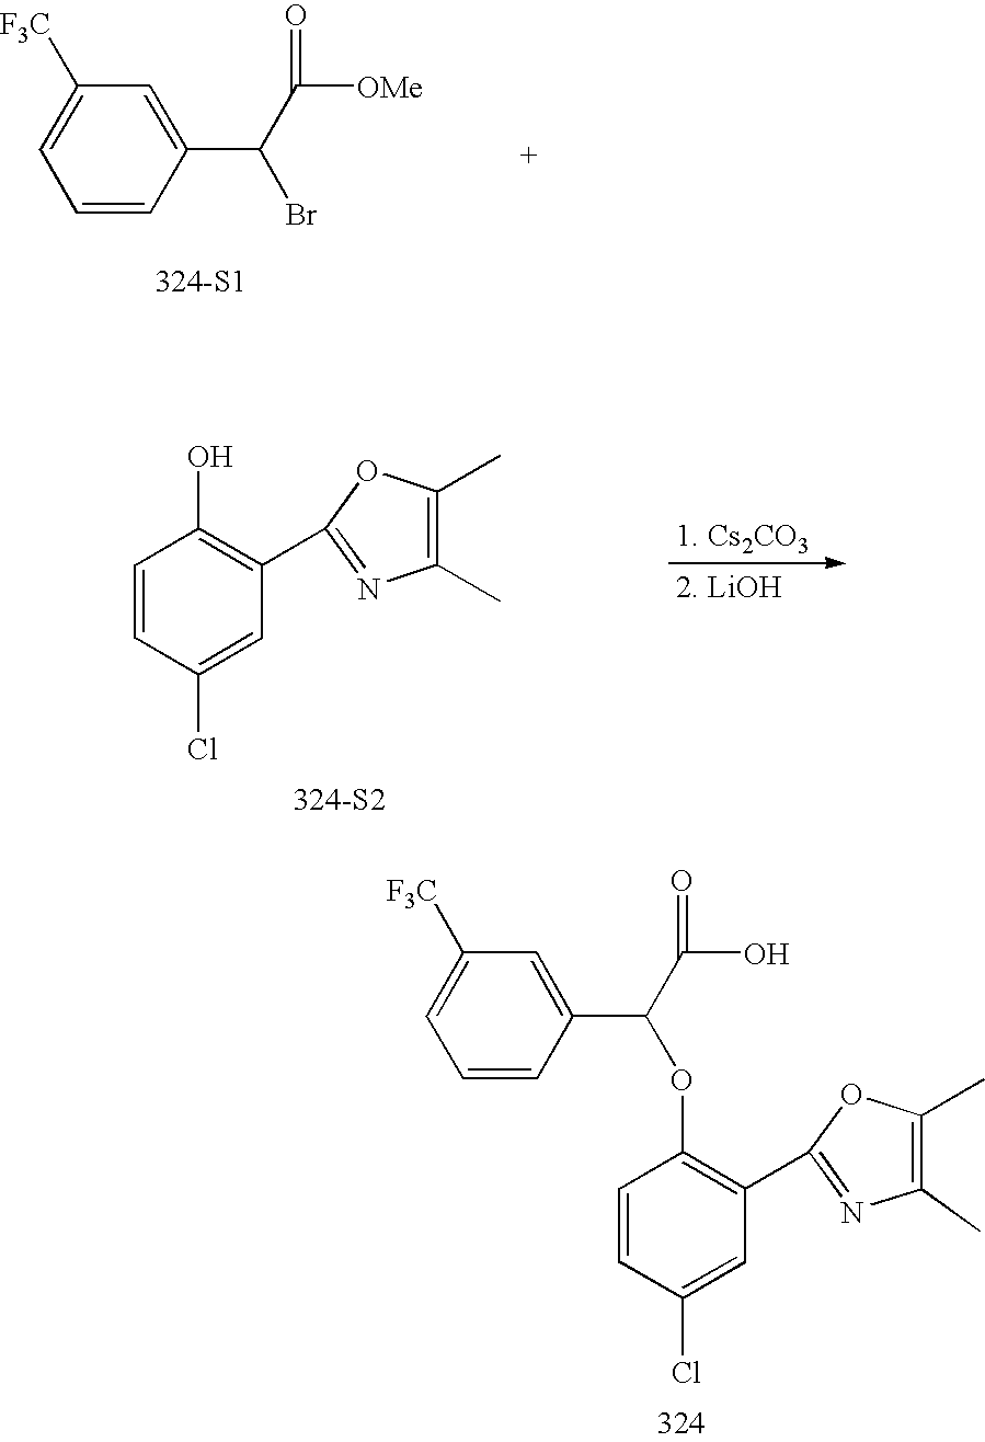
C1=CC(Cl)=CC(C2=NC(C)=C(C)O2)=C1OC(C1=CC([F3C])=CC=C1)C(O)=O.[324-S1].C1=C([F3C])C=C(C(C([OMe])=O)Br)C=C1.C1=CC(Cl)=CC(C2=NC(C)=C(C)O2)=C1O.[324-S2]
